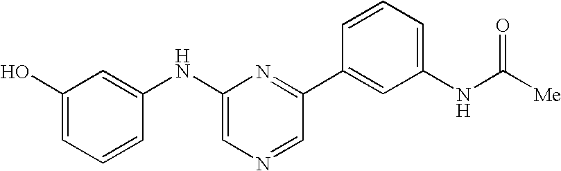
OC1=CC=CC(NC2=CN=CC(C3=CC(NC([Me])=O)=CC=C3)=N2)=C1
